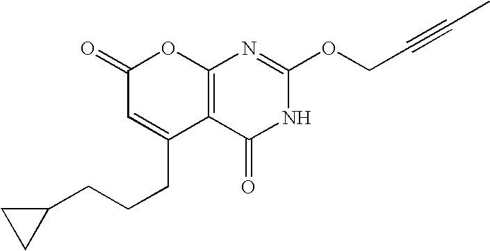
C12=C(C(=O)NC(OCC#CC)=N1)C(CCCC1CC1)=CC(=O)O2
